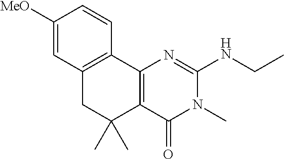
C1([MeO])=CC2=C(C=C1)C1=C(C(C)(C)C2)C(=O)N(C)C(NCC)=N1
